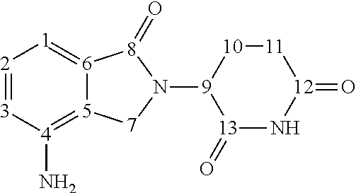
[2]1=[3][4](N)=[5]2[6](=[1]1)[8](=O)N([9]1[13](=O)N[12](=O)[11][10]1)[7]2
